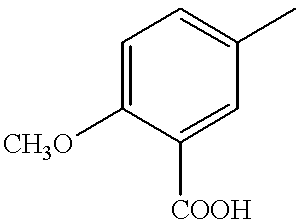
C1=C([CH3O])C([COOH])=CC(C)=C1
